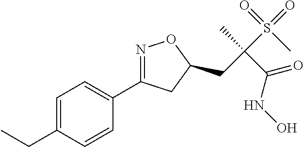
C1=C(CC)C=CC(C2=NOC(CC(S(=O)(=O)C)(C)C(=O)NO)C2)=C1
